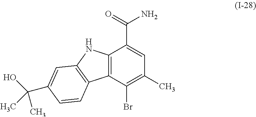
C12=C(C(Br)=C(C)C=C1C(=O)N)C1=C(N2)C=C(C(O)(C)C)C=C1
